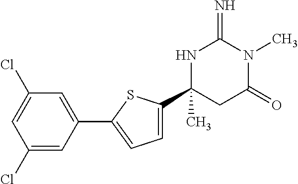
C1(Cl)=CC(Cl)=CC(C2=CC=C(C3(C)CC(=O)N(C)C(=N)N3)S2)=C1
